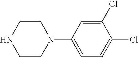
N1CCN(C2=CC=C(Cl)C(Cl)=C2)CC1
